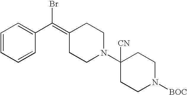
C1=CC=CC(C(Br)=C2CCN(C3([CN])CCN([BOC])CC3)CC2)=C1
